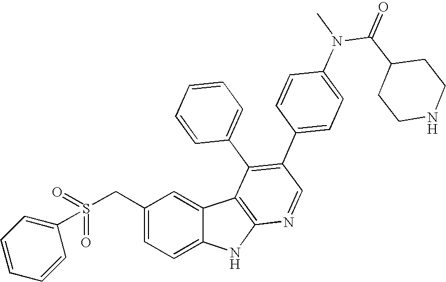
C(C1=CC=C2C(=C1)C1=C(N2)N=CC(C2=CC=C(N(C(C3CCNCC3)=O)C)C=C2)=C1C1=CC=CC=C1)S(C1=CC=CC=C1)(=O)=O
